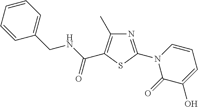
C1(CNC(=O)C2=C(C)N=C(N3C(=O)C(O)=CC=C3)S2)=CC=CC=C1
